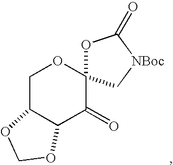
C1C2C(C(=O)C3(O1)OC(=O)[NBoc]C3)OCO2
